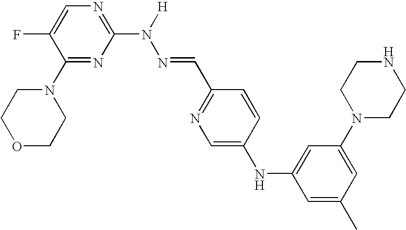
C1(N2CCOCC2)=NC(N([H])N=CC2=NC=C(NC3=CC(N4CCNCC4)=CC(C)=C3)C=C2)=NC=C1F
